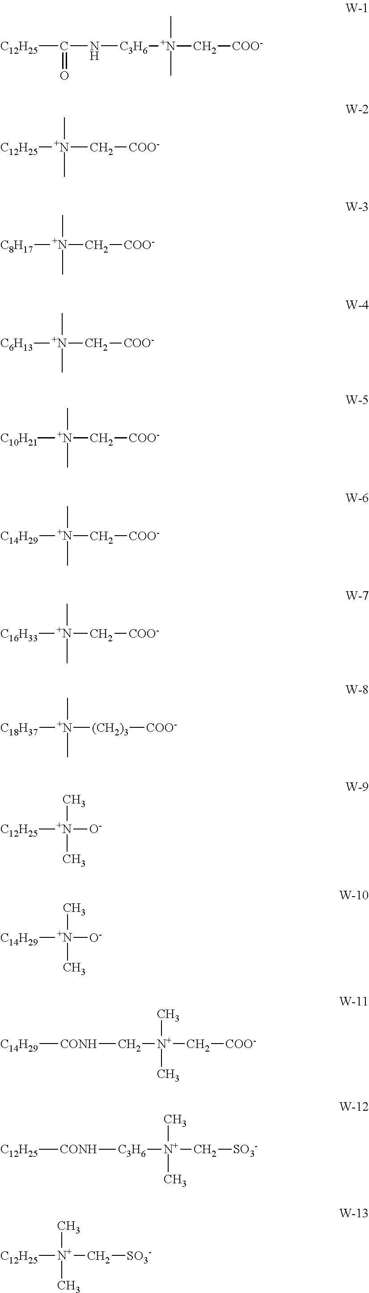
[C12H25]C(N[C3H6][N+](C[COO-])(C)C)=O.[N+](C[COO-])([C12H25])(C)C.[N+](C[COO-])(C)(C)[C8H17].[N+](C[COO-])(C)(C)[C6H13].[N+](C[COO-])(C)(C)[C10H21].[N+](C[COO-])(C)(C)[C14H29].[N+](C[COO-])(C)(C)[C16H33].[N+]([(CH2)3][COO-])(C)(C)[C18H37].[N+]([O-])(C)(C)[C12H25].[N+]([O-])(C)(C)[C14H29].[C14H29][CONH]C[N+](C[COO-])(C)C.[C12H25][CONH][C3H6][N+](C[SO3-])(C)C.[C12H25][N+](C[SO3-])(C)C
